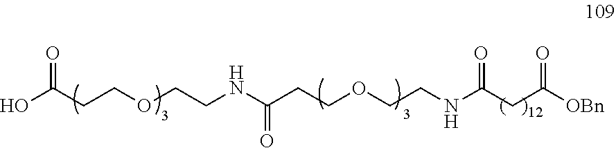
C(CCOCCNC(CC([OBn])=O)=O)(NCCOCCC(O)=O)=O
